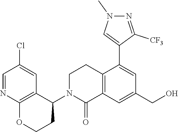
[CF3]C1=NN(C)C=C1C1=CC(CO)=CC2=C1CCN(C1C3=C(OCC1)N=CC(Cl)=C3)C2=O
